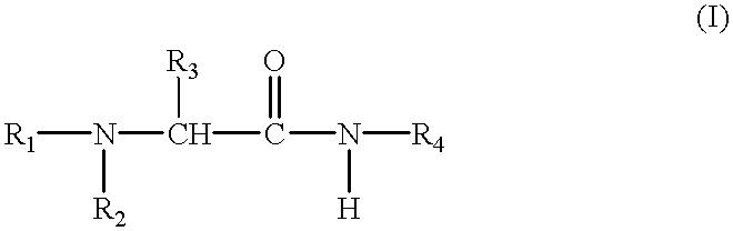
[R1]N([R2])C(C(N([H])[R4])=O)[R3]
